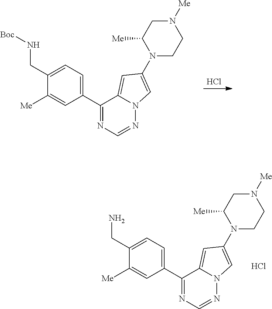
Cl.N12N=CN=C(C3=CC=C(CN[Boc])C([Me])=C3)C1=CC(N1CCN([Me])CC1[Me])=C2.N12N=CN=C(C3=CC=C(CN)C([Me])=C3)C1=CC(N1CCN([Me])CC1[Me])=C2.Cl
